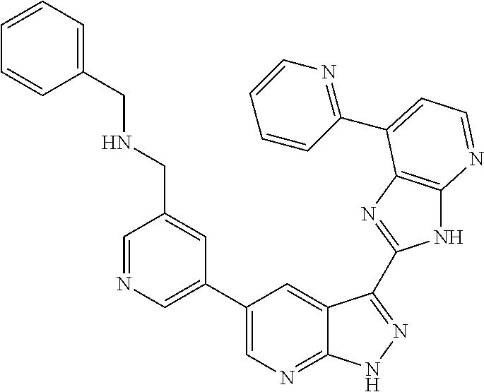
C1=NC=C(C2=CN=C3C(=C2)C(C2=NC4=C(N2)N=CC=C4C2=NC=CC=C2)=NN3)C=C1CNCC1=CC=CC=C1
